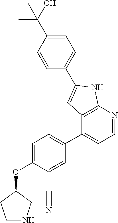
O(C1=CC=C(C2=CC=NC3=C2C=C(C2=CC=C(C(O)(C)C)C=C2)N3)C=C1C#N)C1CCNC1
